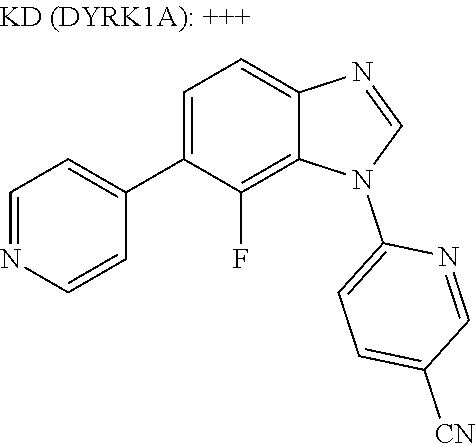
C1=C(C2=CC=NC=C2)C(F)=C2C(=C1)N=CN2C1=CC=C([CN])C=N1
